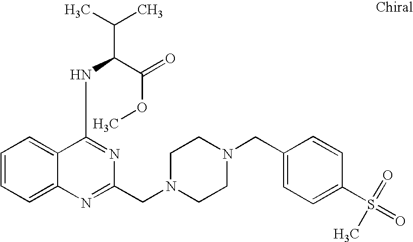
C1=CC=C2C(=C1)C(NC(C(C)C)C(=O)OC)=NC(CN1CCN(CC3=CC=C(S(=O)(=O)C)C=C3)CC1)=N2
